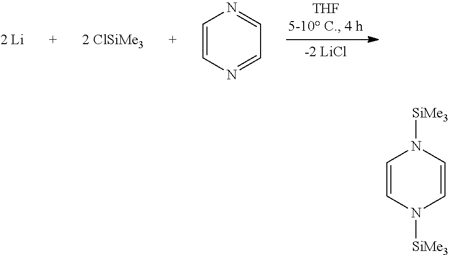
C1=CN=CC=N1.C1=CN([SiMe3])C=CN1[SiMe3]
